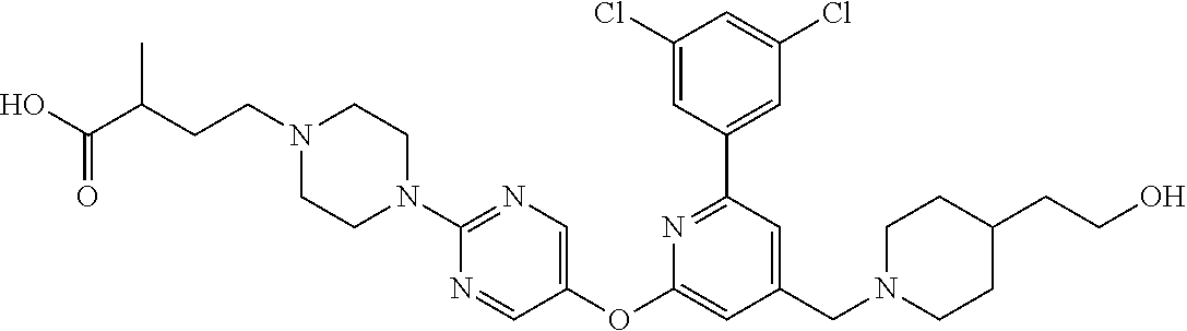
C1(Cl)=CC(C2=NC(OC3=CN=C(N4CCN(CCC(C(O)=O)C)CC4)N=C3)=CC(CN3CCC(CCO)CC3)=C2)=CC(Cl)=C1
